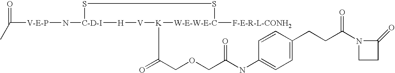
[C-D-I]1(N[V-E-P]C(=O)C)SS[W-E-W-E-C]([F-E-R-L-CONH2])[K](C(COCC(NC2=CC=C(CCC(N3C(=O)CC3)=O)C=C2)=O)=O)[V][H]1
